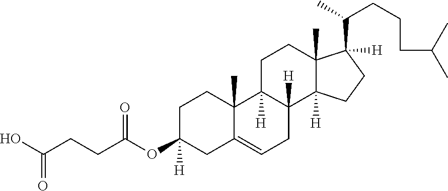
C1C(OC(CCC(O)=O)=O)([H])CC2=CCC3([H])C([H])(C2(C)C1)CCC1(C)C3([H])CCC1([H])C(C)CCCC(C)C
